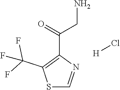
C(C1=C(C(F)(F)F)SC=N1)(CN)=O.[H]Cl
